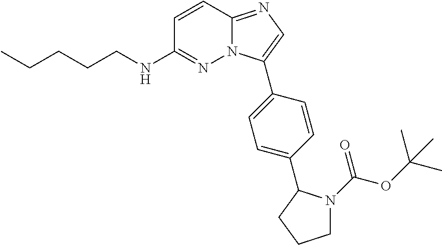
C1=CC2=NC=C(C3=CC=C(C4CCCN4C(OC(C)(C)C)=O)C=C3)N2N=C1NCCCCC
